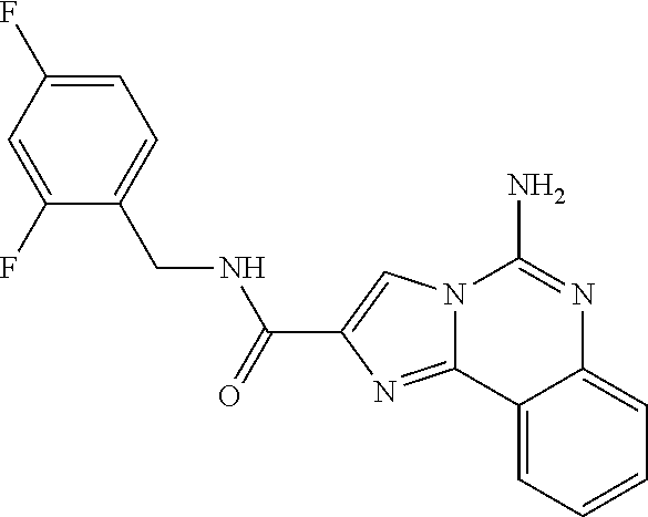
N12C(=NC(C(=O)NCC3=CC=C(F)C=C3F)=C1)C1=CC=CC=C1N=C2N
